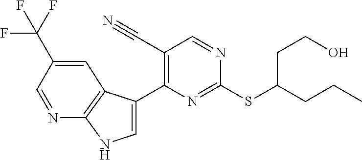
C1=C(C2=C(C#N)C=NC(SC(CCC)CCO)=N2)C2=C(N1)N=CC(C(F)(F)F)=C2
